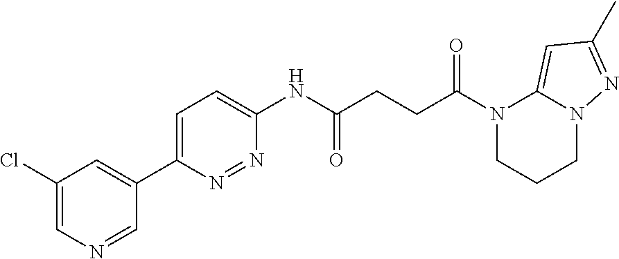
C1(Cl)=CN=CC(C2=CC=C(NC(CCC(N3CCCN4C3=CC(C)=N4)=O)=O)N=N2)=C1
